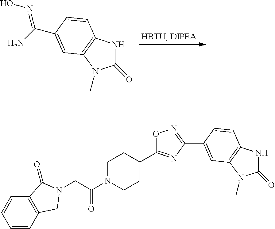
C1(=O)NC2=C(N1C)C=C(C(N)=NO)C=C2.C1=CC2=C(C=C1)C(=O)N(CC(N1CCC(C3=NC(C4=CC5=C(NC(=O)N5C)C=C4)=NO3)CC1)=O)C2
